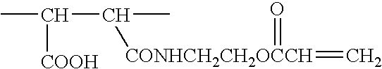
CC(C(C)[CONHCH2CH2OCCH](=C)=O)[COOH]
